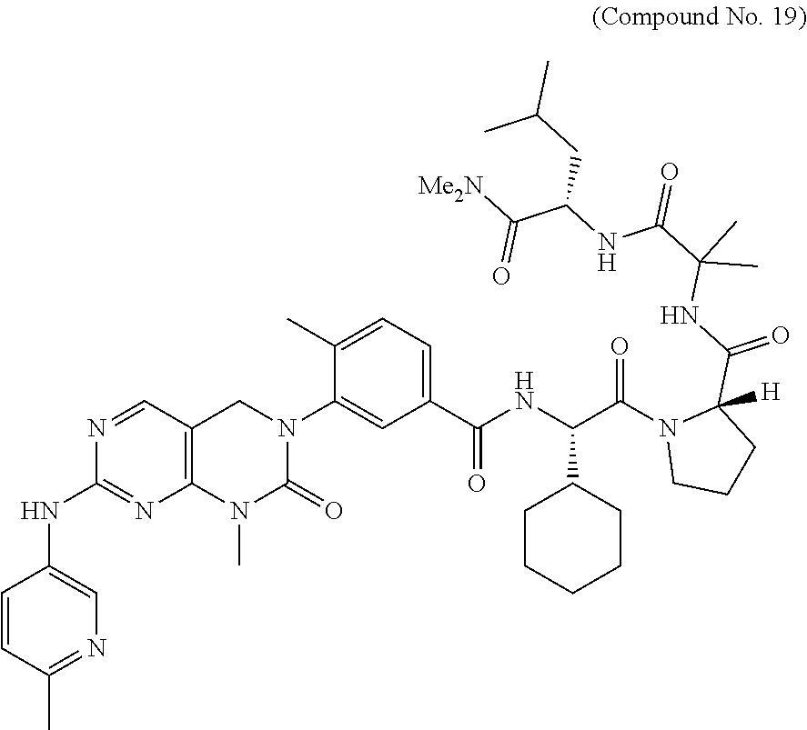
C1=CC(C)=NC=C1NC1=NC2=C(C=N1)CN(C1=CC(C(NC(C(N3CCCC3(C(NC(C(=O)NC(C([Me2N])=O)CC(C)C)(C)C)=O)[H])=O)C3CCCCC3)=O)=CC=C1C)C(=O)N2C
